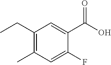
C1(CC)=C(C)C=C(F)C(C(O)=O)=C1
